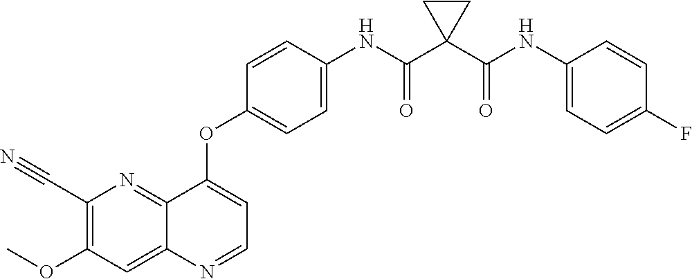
C12=NC(C#N)=C(OC)C=C1N=CC=C2OC1=CC=C(NC(C2(C(NC3=CC=C(F)C=C3)=O)CC2)=O)C=C1
